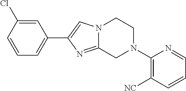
C1(Cl)=CC(C2=CN3C(=N2)CN(C2=C([NC])C=CC=N2)CC3)=CC=C1
